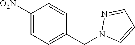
[O2N]C1=CC=C(CN2C=CC=N2)C=C1
